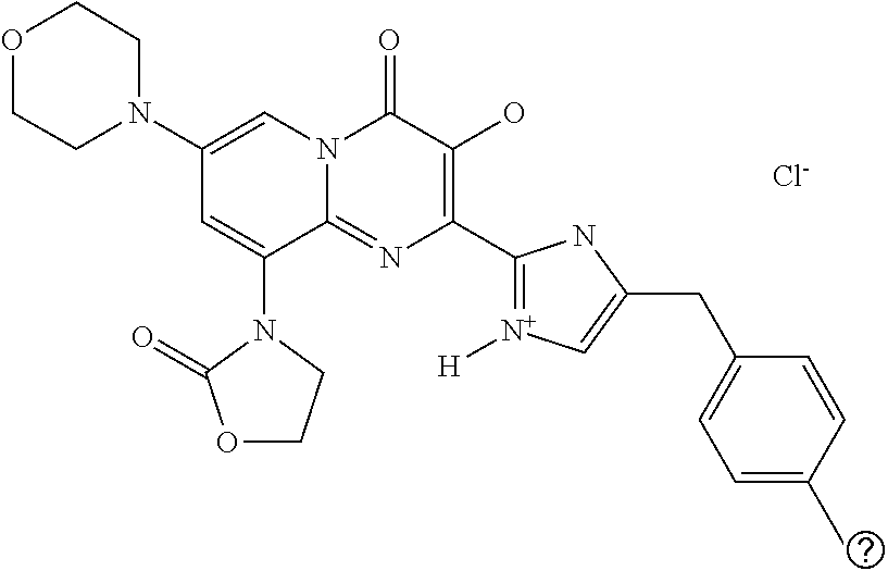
C1N(C2=CN3C(=NC(C4=[N+]([H])C=C(CC5=CC=C(C)C=C5)N4)=C(O)C3=O)C(N3C(=O)OCC3)=C2)CCOC1.[Cl-]
